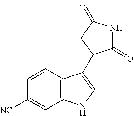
C1=CC([NC])=CC2=C1C(C1C(=O)NC(=O)C1)=CN2
